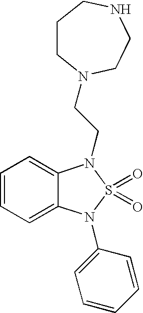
C1=CC=C2C(=C1)N(CCN1CCCNCC1)S(=O)(=O)N2C1=CC=CC=C1
